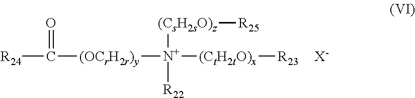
[R24]C([(OCrH2r)y][N+]([(CtH2tO)x][R23])([(CsH2sO)z][R25])[R22])=O.[X-]
